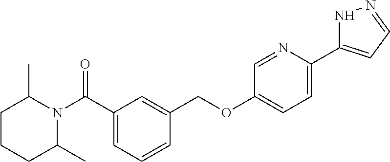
C1(C(N2C(C)CCCC2C)=O)=CC=CC(COC2=CC=C(C3=CC=NN3)N=C2)=C1
